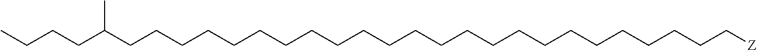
C(CCCCCCCCCCCCCCCCCCC[Z])CCCCC(CCCC)C
